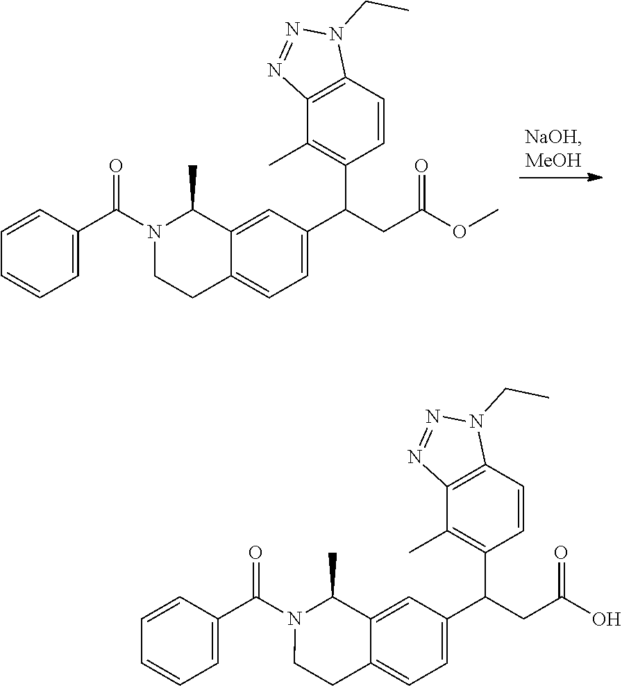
C1=C(C(N2CCC3=CC=C(C(CC(OC)=O)C4=C(C)C5=C(C=C4)N(CC)N=N5)C=C3C2C)=O)C=CC=C1.C1=C(C(N2CCC3=CC=C(C(CC(O)=O)C4=C(C)C5=C(C=C4)N(CC)N=N5)C=C3C2C)=O)C=CC=C1
